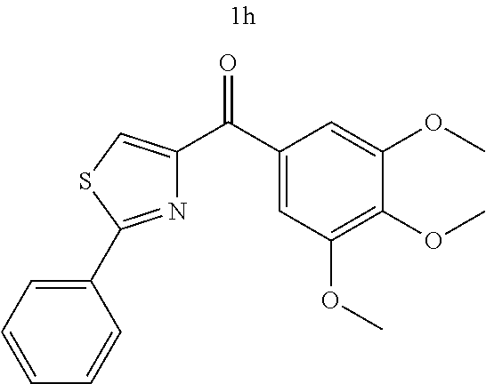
N1=C(C2=CC=CC=C2)SC=C1C(C1=CC(OC)=C(OC)C(OC)=C1)=O
